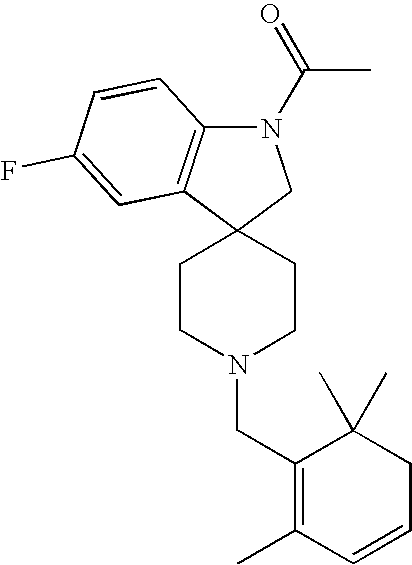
C1CN(CC2=C(C)C=CCC2(C)C)CCC12CN(C(=O)C)C1=C2C=C(F)C=C1
